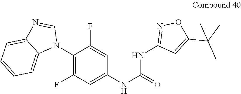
C1(N2C=NC3=CC=CC=C23)=C(F)C=C(NC(=O)NC2=NOC(C(C)(C)C)=C2)C=C1F
